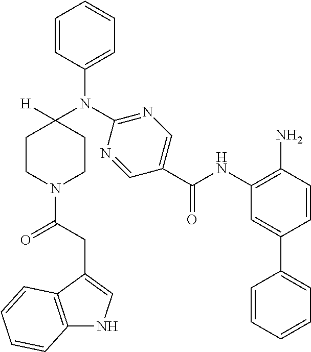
C1CN(C(=O)CC2=CNC3=C2C=CC=C3)CCC1(N(C1=NC=C(C(NC2=C(N)C=CC(C3=CC=CC=C3)=C2)=O)C=N1)C1=CC=CC=C1)[H]
